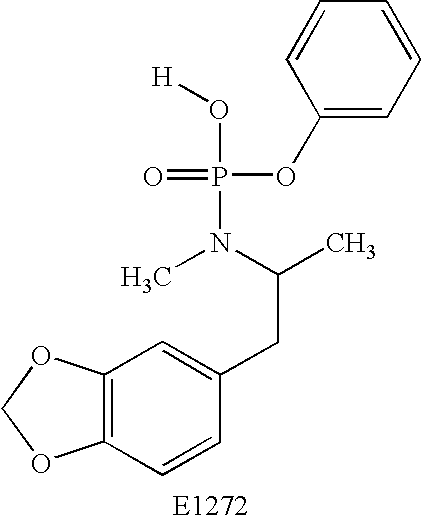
C12=C(OCO1)C=C(CC(C)N(C)P(=O)(OC1=CC=CC=C1)O[H])C=C2
